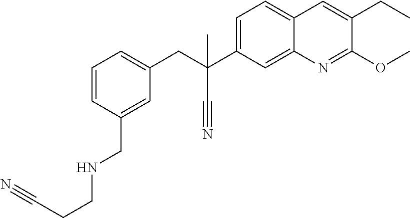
C1=CC(CNCCC#N)=CC(CC(C2=CC=C3C(=C2)N=C(OC)C(CC)=C3)(C)C#N)=C1
